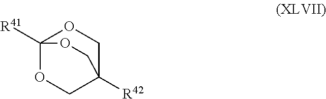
O1CC2([R42])COC1([R41])OC2
